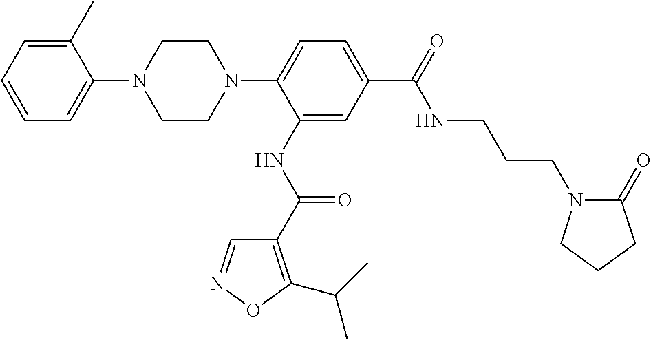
C1CN(C2=CC=C(C(=O)NCCCN3C(=O)CCC3)C=C2NC(C2=C(C(C)C)ON=C2)=O)CCN1C1=CC=CC=C1C
